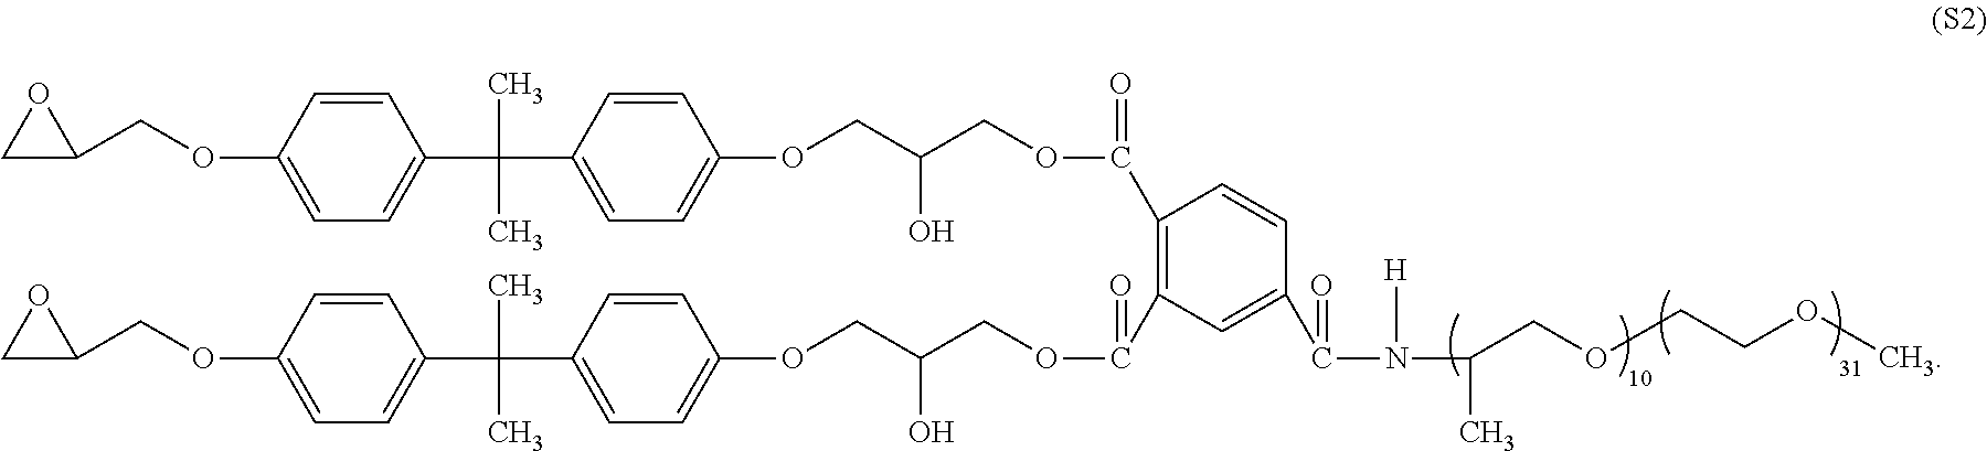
C1C(COC2=CC=C(C(C3=CC=C(OCC(COC(C4=C(C(OCC(COC5=CC=C(C(C6=CC=C(OCC7CO7)C=C6)(C)C)C=C5)O)=O)C=C(C(N(C(C)COCCOC)[H])=O)C=C4)=O)O)C=C3)(C)C)C=C2)O1
